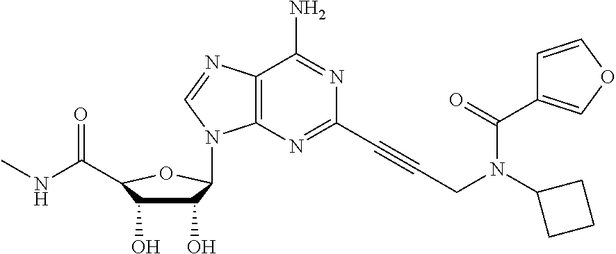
C12=C(N=C(C#CCN(C3CCC3)C(C3=COC=C3)=O)N=C1N)N(C1C(O)C(O)C(C(=O)NC)O1)C=N2
